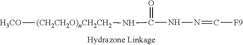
[H3CO][(CH2CH2O)nCH2CH2]NC(NN=C[F9])=O
